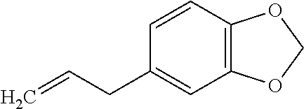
C1=CC(CC=C)=CC2=C1OCO2
